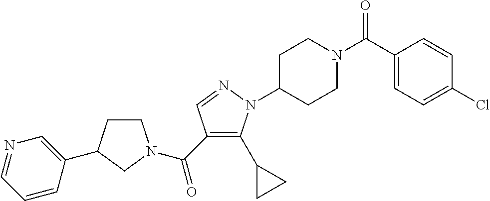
C1CC(C2=CN=CC=C2)CN1C(C1=C(C2CC2)N(C2CCN(C(=O)C3=CC=C(Cl)C=C3)CC2)N=C1)=O
